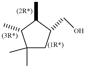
C1(C)(C)CC(CO)C(C)C1C
